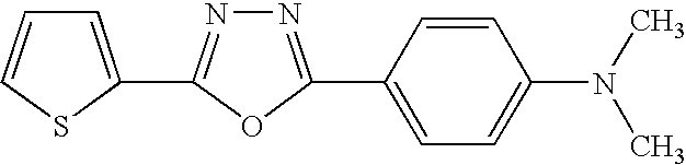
C1=C(C2=NN=C(C3=CC=C(N(C)C)C=C3)O2)SC=C1
